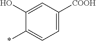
C1=C([COOH])C=C(O)C(*)=C1
